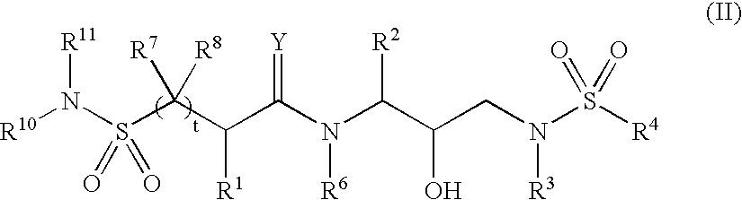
[R10]N(S(C(C(C(N(C(C(CN(S([R4])(=O)=O)[R3])O)[R2])[R6])=[Y])[R1])([R7])[R8])(=O)=O)[R11]
